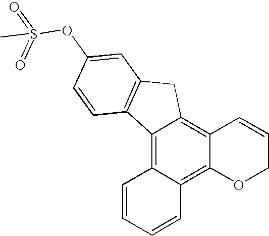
C12=C3C(=C4C(=C1CC1=C2C=CC(OS(=O)(=O)C)=C1)C=CCO4)C=CC=C3
